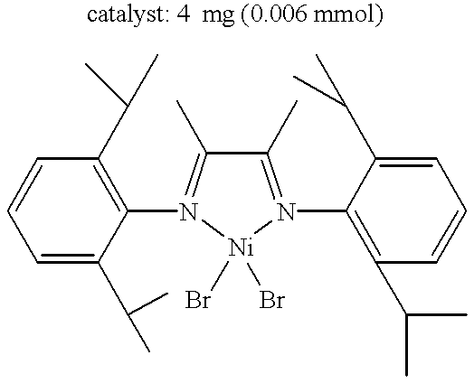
C1(C)=N(C2=C(C(C)C)C=CC=C2C(C)C)[Ni](Br)(Br)N(C2=C(C(C)C)C=CC=C2C(C)C)=C1C
